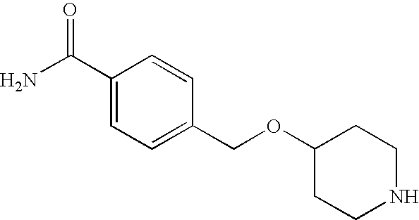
C1(OCC2=CC=C(C(N)=O)C=C2)CCNCC1
